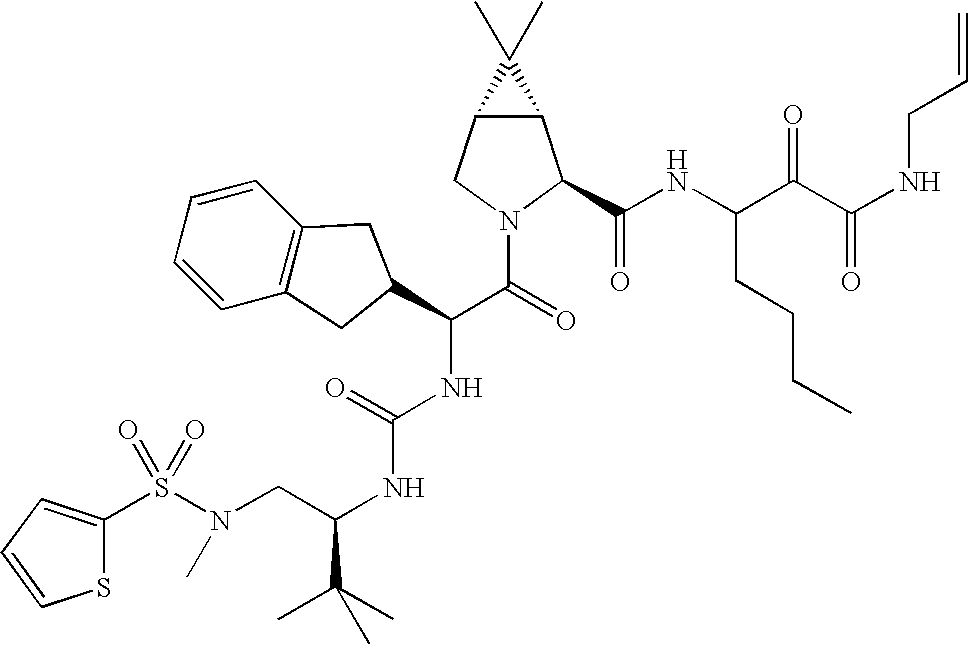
S(N(CC(NC(NC(C(=O)N1C(C(NC(C(C(NCC=C)=O)=O)CCCC)=O)C2C(C1)C2(C)C)C1CC2=C(C=CC=C2)C1)=O)C(C)(C)C)C)(=O)(=O)C1=CC=CS1
